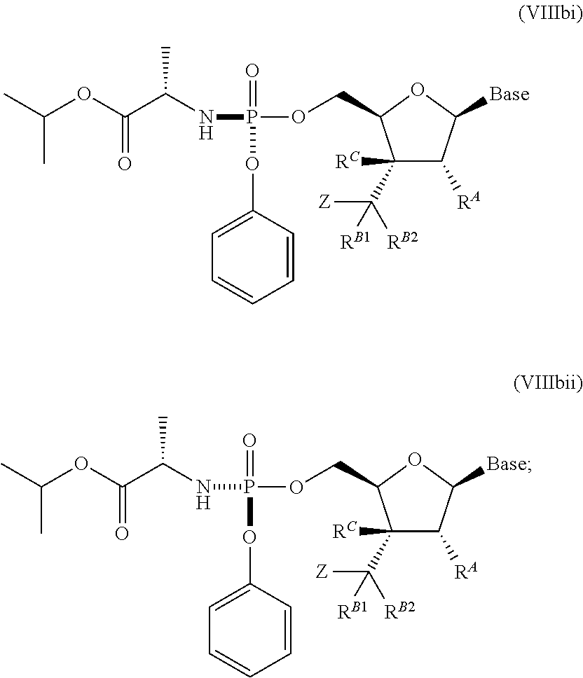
C1([RC])(C([Z])([RB2])[RB1])C([RA])C([Base])OC1COP(=O)(NC(C(OC(C)C)=O)C)OC1=CC=CC=C1.C1([RC])(C([Z])([RB2])[RB1])C([RA])C([Base])OC1COP(=O)(NC(C(OC(C)C)=O)C)OC1=CC=CC=C1
